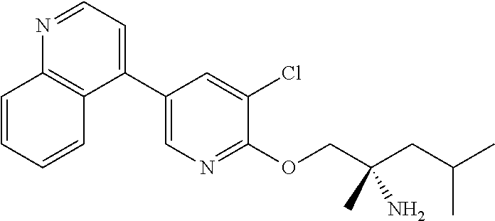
C1(C2=CC=NC3=C2C=CC=C3)=CN=C(OCC(CC(C)C)(C)N)C(Cl)=C1
